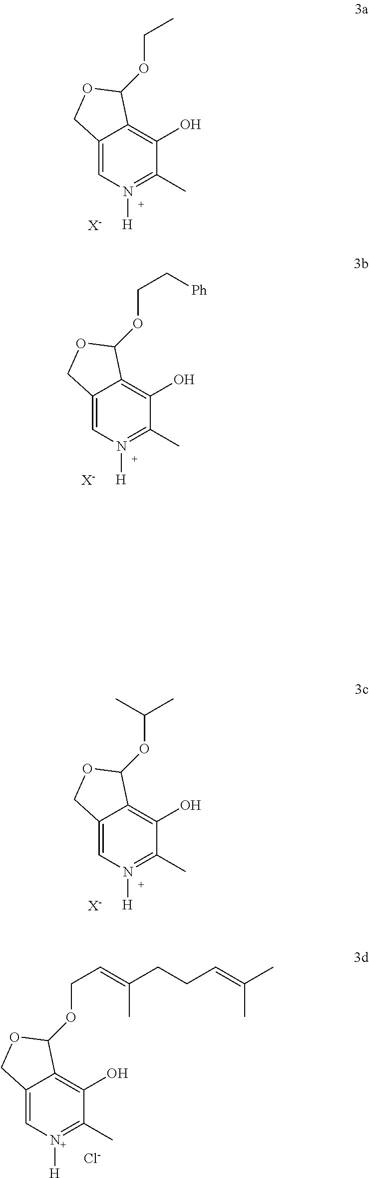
[H]N1=C(C)C(O)=C2C(=C1)COC2OCC.[X-].[H]N1=C(C)C(O)=C2C(=C1)COC2OCC[Ph].[X-].[H]N1=C(C)C(O)=C2C(=C1)COC2OC(C)C.[X-].[H][N+]1=C(C)C(O)=C2C(=C1)COC2OCC=C(CCC=C(C)C)C.[Cl-]
